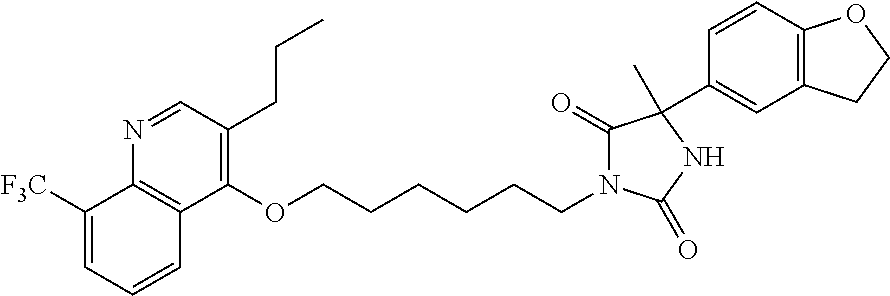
C1([F3C])=CC=CC2=C1N=CC(CCC)=C2OCCCCCCN1C(=O)C(C2=CC3=C(C=C2)OCC3)(C)NC1=O
